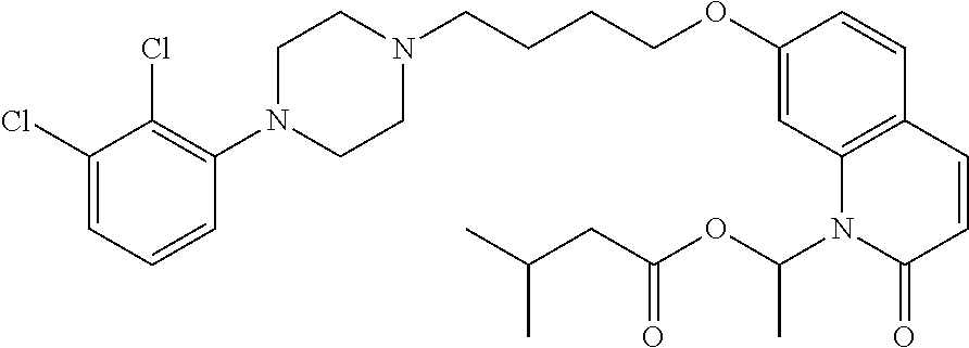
C1(Cl)=CC=CC(N2CCN(CCCCOC3=CC4=C(C=C3)C=CC(=O)N4C(OC(CC(C)C)=O)C)CC2)=C1Cl
